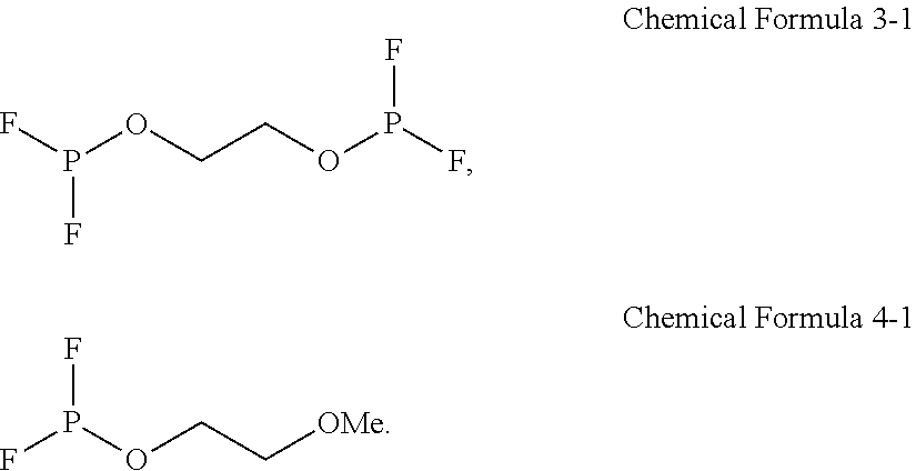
FP(OCCOP(F)F)F.FP(OCC[OMe])F
